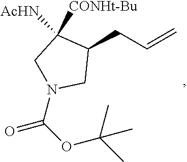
C1(CC=C)C([CONHt-Bu])([AcHN])CN(C(OC(C)(C)C)=O)C1
